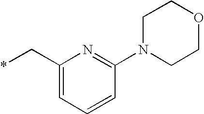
C1(C*)=CC=CC(N2CCOCC2)=N1
